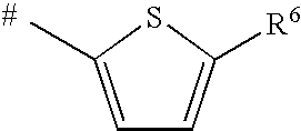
C1=C(C)SC([R6])=C1
